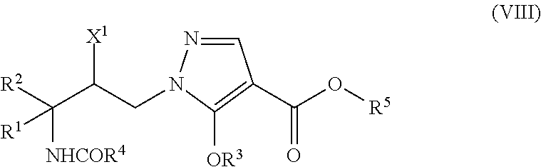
C(CN1N=CC(C(O[R5])=O)=C1[OR3])(C([R2])([NHCOR4])[R1])[X1]
